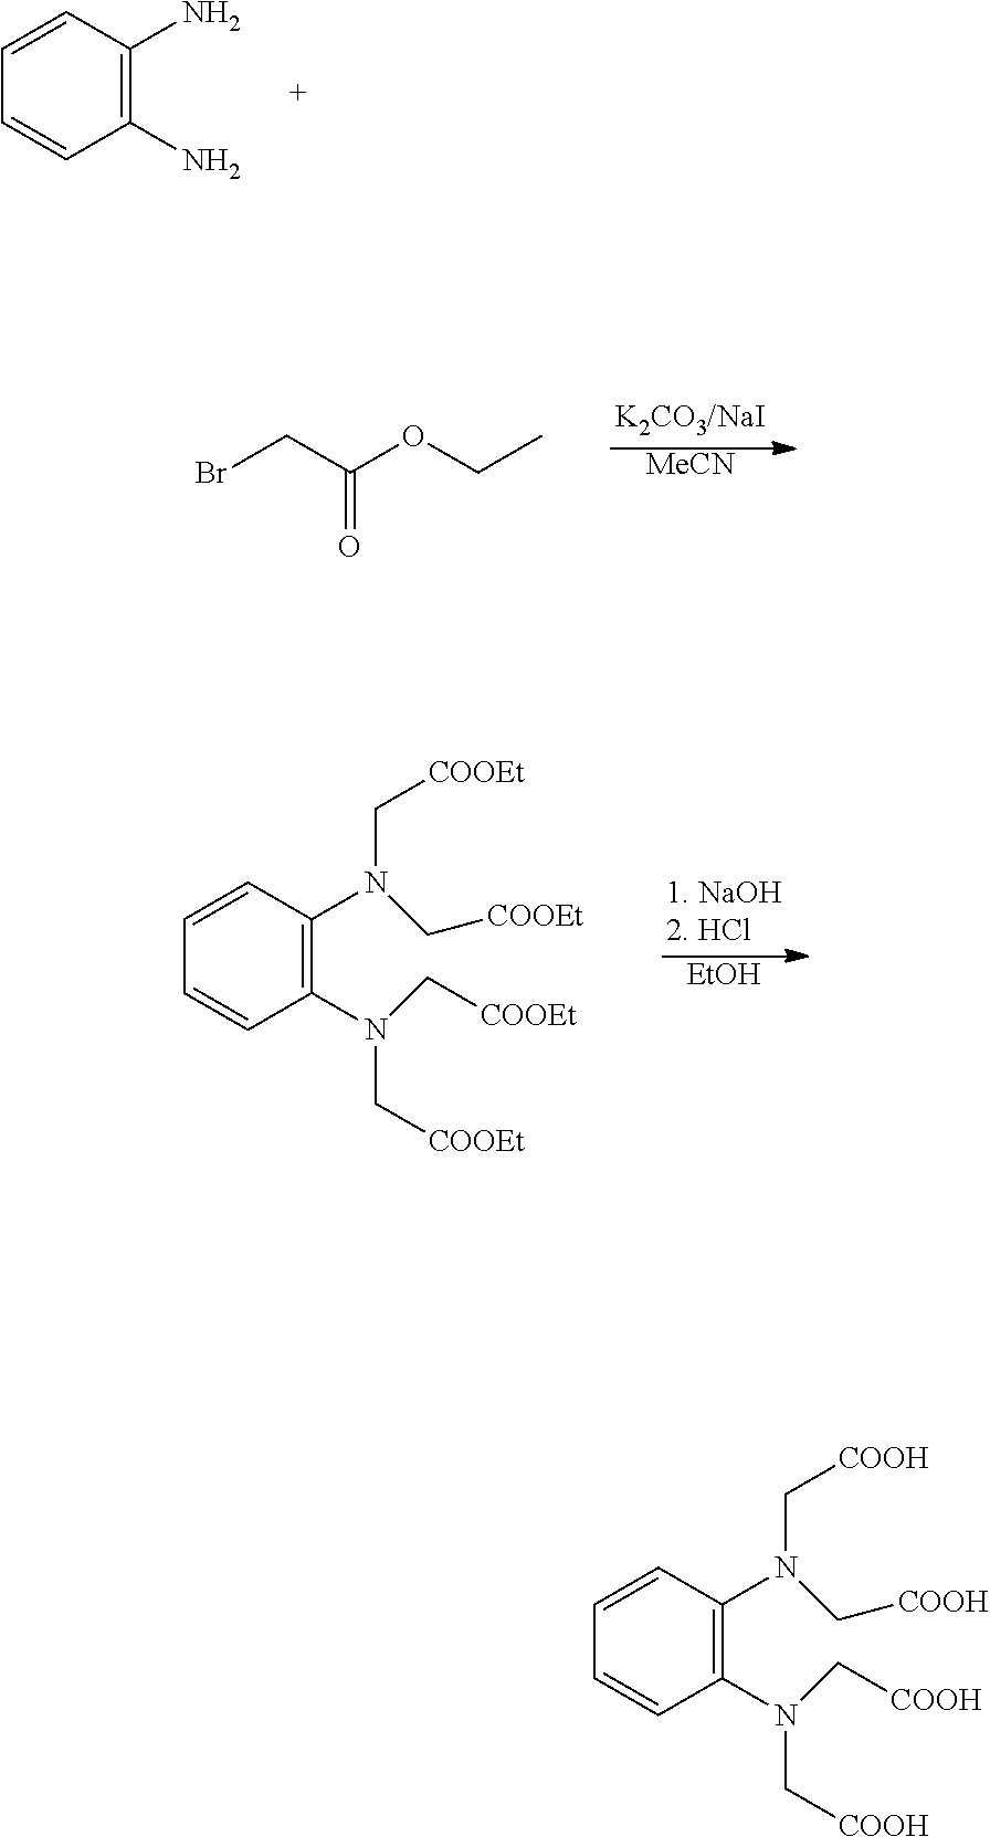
C1=CC(N)=C(N)C=C1.[MeCN].BrCC(=O)OCC.C1=CC(N(C[COOEt])C[COOEt])=C(N(C[COOEt])C[COOEt])C=C1.[EtOH].C1=CC(N(C[COOH])C[COOH])=C(N(C[COOH])C[COOH])C=C1
